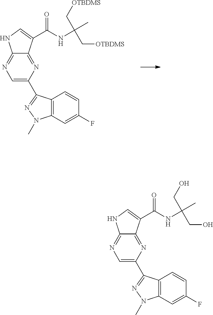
C1=C(C2=NN(C)C3=C2C=CC(F)=C3)N=C2C(=N1)NC=C2C(NC(C[OTBDMS])(C[OTBDMS])C)=O.C1=C(C2=NN(C)C3=C2C=CC(F)=C3)N=C2C(=N1)NC=C2C(NC(CO)(CO)C)=O
